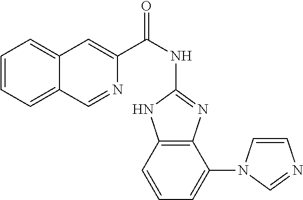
C1=CC=C2C(=C1)C=C(C(NC1=NC3=C(N1)C=CC=C3N1C=CN=C1)=O)N=C2
